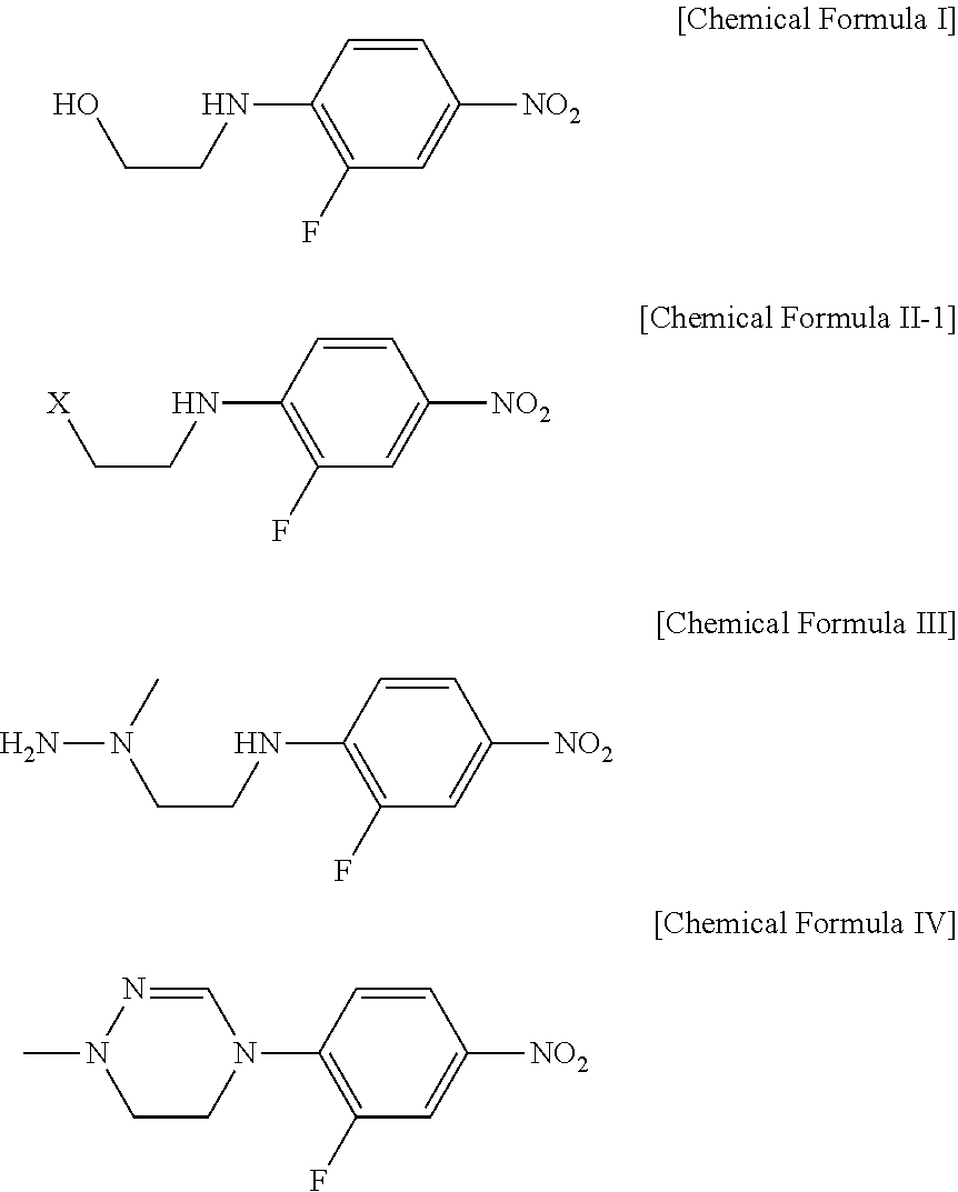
OCCNC1=C(F)C=C([NO2])C=C1.[X]CCNC1=C(F)C=C([NO2])C=C1.N(CCNC1=C(F)C=C([NO2])C=C1)(N)C.N1(C)CCN(C2=C(F)C=C([NO2])C=C2)C=N1
